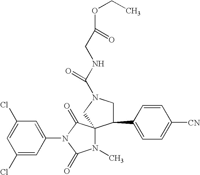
C1(Cl)=CC(Cl)=CC(N2C(=O)N(C)C3(C2=O)C(C2=CC=C([CN])C=C2)CN(C(NCC(=O)OCC)=O)C3)=C1
